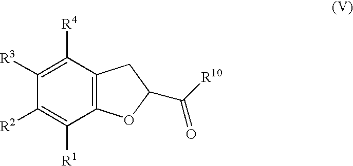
C12=C(C([R4])=C([R3])C([R2])=C1[R1])CC(C([R10])=O)O2
